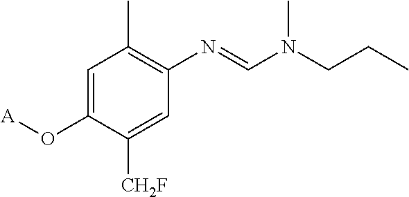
C1=C(O[A])C([CH2F])=CC(N=CN(CCC)C)=C1C
